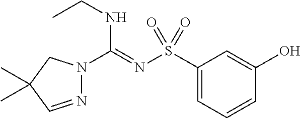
N1=CC(C)(C)CN1C(=NS(C1=CC=CC(O)=C1)(=O)=O)NCC
